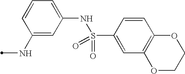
C1=CC(S(NC2=CC=CC(NC)=C2)(=O)=O)=CC2=C1OCCO2
